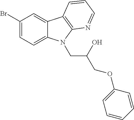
C1(Br)=CC=C2C(=C1)C1=C(N2CC(O)COC2=CC=CC=C2)N=CC=C1
